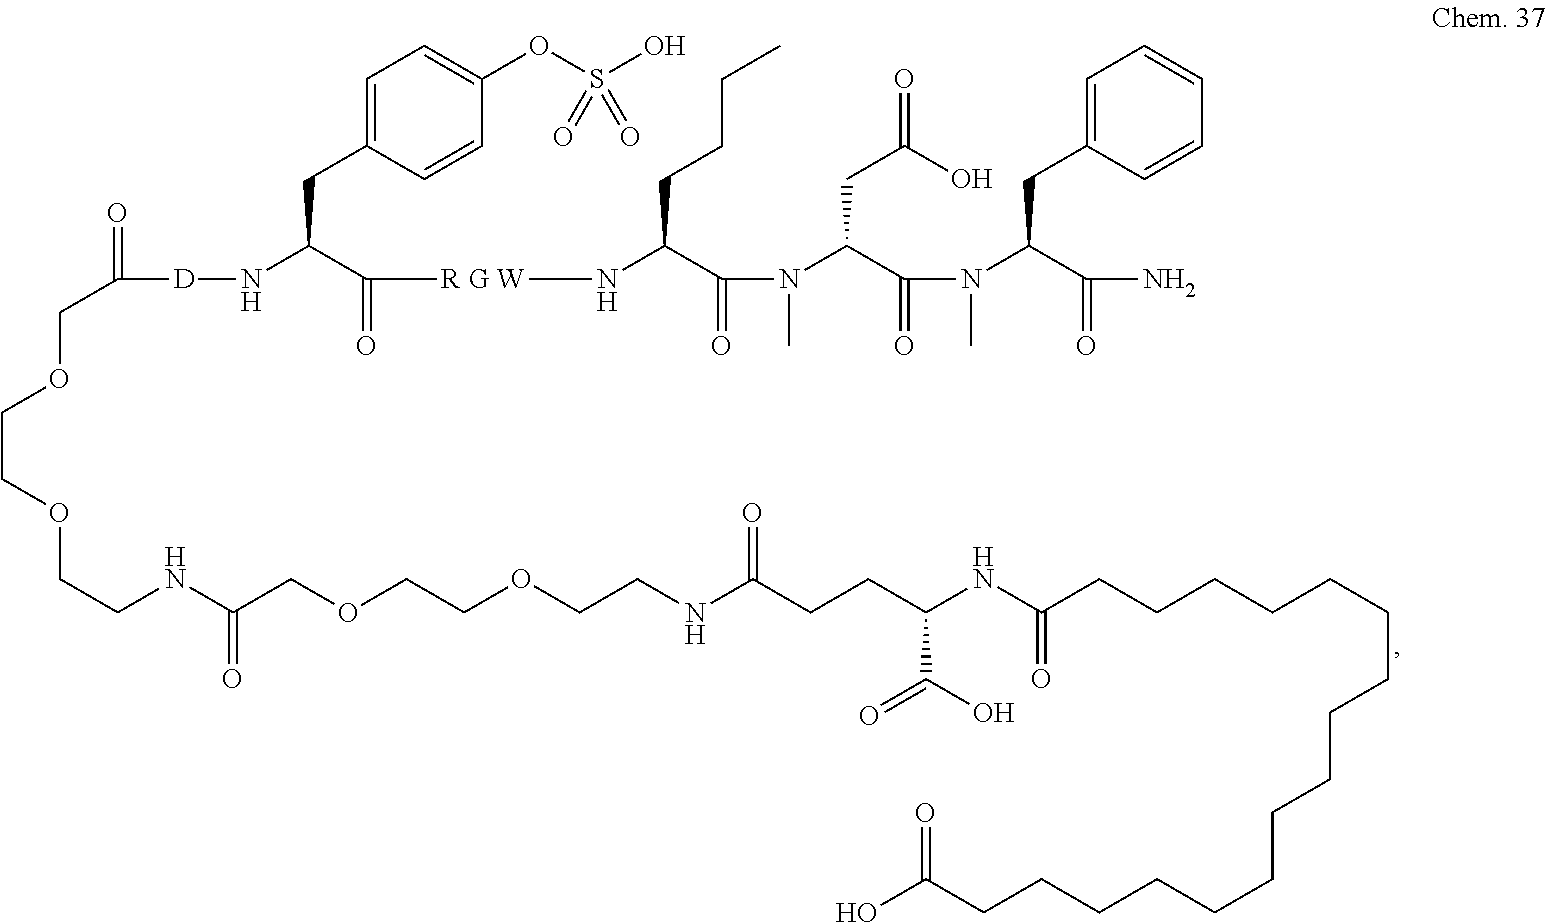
C(COCC([D]NC(C(=O)[R G W]NC(C(N(C(C(N(C(C(=O)N)CC1=CC=CC=C1)C)=O)CC(=O)O)C)=O)CCCC)CC1=CC=C(OS(O)(=O)=O)C=C1)=O)OCCNC(COCCOCCNC(CCC(NC(CCCCCCCCCCCCCCCCC(O)=O)=O)C(O)=O)=O)=O
